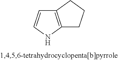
C12=C(NC=C1)CCC2
